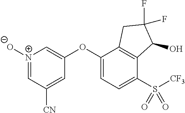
[N+]1([O-])=CC([CN])=CC(OC2=CC=C(S([CF3])(=O)=O)C3=C2CC(F)(F)C3O)=C1
